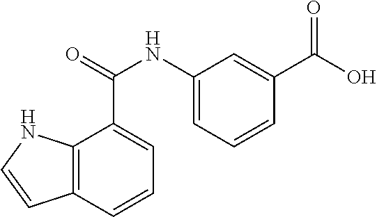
C12=C(C(C(=O)NC3=CC=CC(C(O)=O)=C3)=CC=C1)NC=C2
